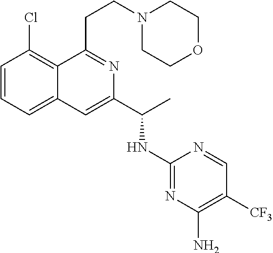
C12=CC=CC(Cl)=C1C(CCN1CCOCC1)=NC(C(NC1=NC(N)=C([CF3])C=N1)C)=C2
